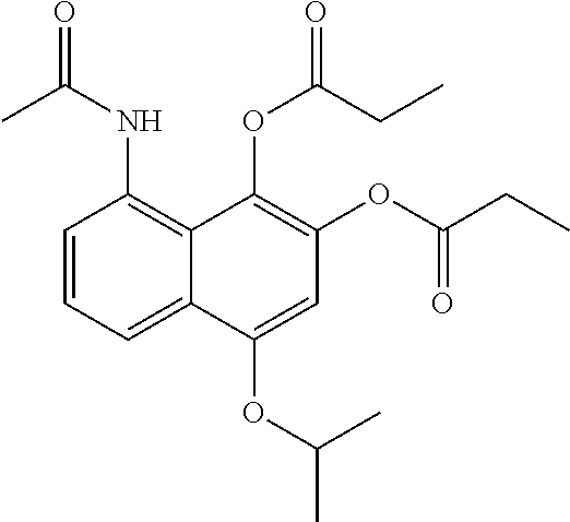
C1=CC=C2C(=C1NC(C)=O)C(OC(CC)=O)=C(OC(CC)=O)C=C2OC(C)C
